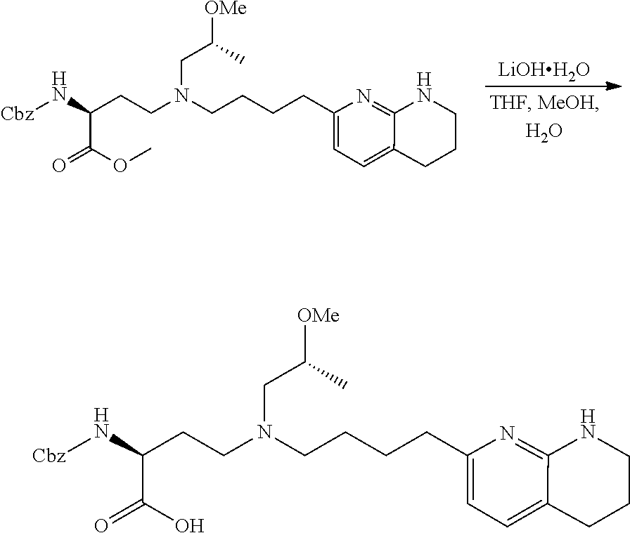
C(CN(CCC(C(=O)OC)N[Cbz])CCCCC1=CC=C2C(=N1)NCCC2)(C)[OMe].[LiOHH2O].C(CN(CCC(C(=O)O)N[Cbz])CCCCC1=CC=C2C(=N1)NCCC2)(C)[OMe]
